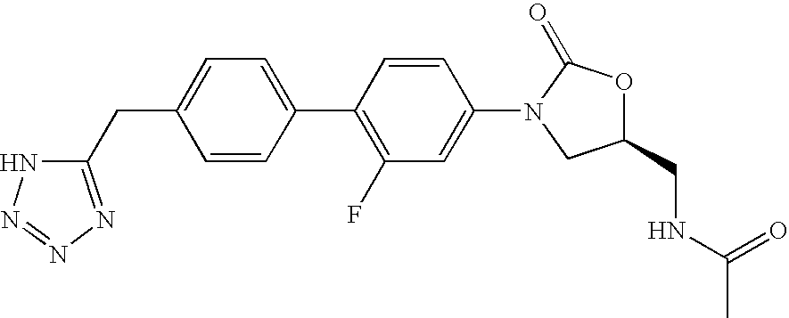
C1(CC2=NN=NN2)=CC=C(C2=C(F)C=C(N3CC(CNC(C)=O)OC3=O)C=C2)C=C1
